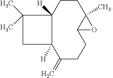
C12([H])CCC3(C)OC3CCC(=C)C1([H])CC2(C)C
